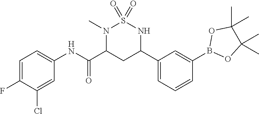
C1=C(F)C(Cl)=CC(NC(=O)C2N(C)S(=O)(=O)NC(C3=CC=CC(B4OC(C)(C)C(C)(C)O4)=C3)C2)=C1
